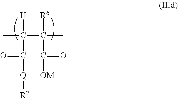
[H]C(C([R6])(C(=O)[OM])C)(C(=O)[Q][R7])C
